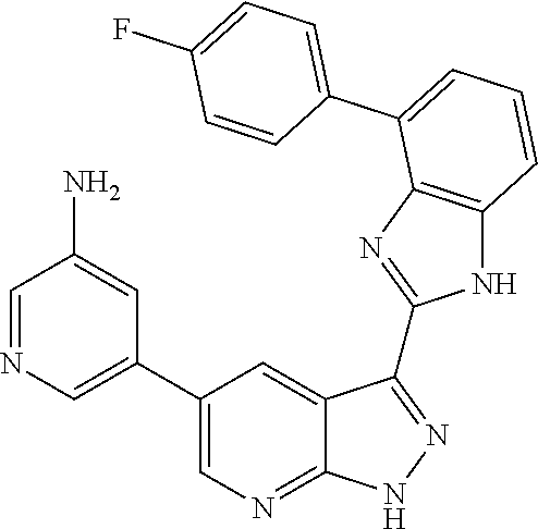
C1=NC=C(C2=CN=C3C(=C2)C(C2=NC4=C(N2)C=CC=C4C2=CC=C(F)C=C2)=NN3)C=C1N
